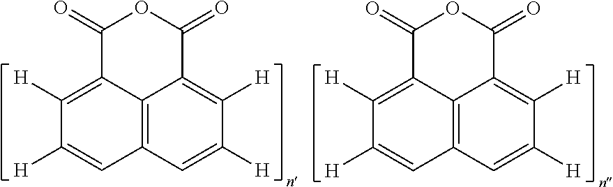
C1([H])=C2C3=C(C=C1[H])C=C([H])C([H])=C3C(=O)OC2=O.C1([H])=C2C3=C(C=C1[H])C=C([H])C([H])=C3C(=O)OC2=O
